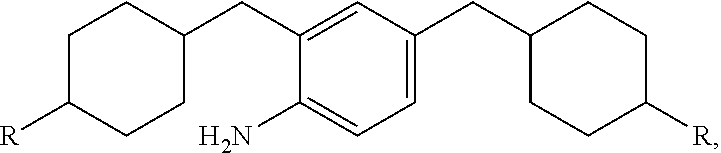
C1C([R])CCC(CC2=CC(CC3CCC([R])CC3)=CC=C2N)C1
